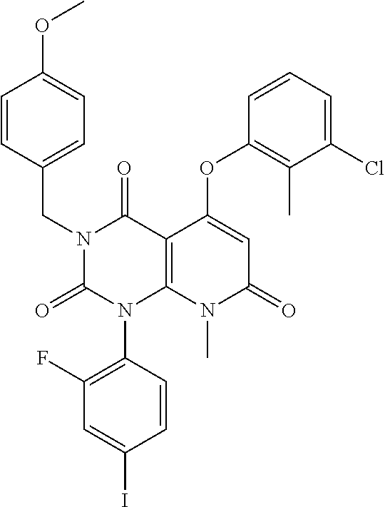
C1(F)=C(N2C3=C(C(=O)N(CC4=CC=C(OC)C=C4)C2=O)C(OC2=C(C)C(Cl)=CC=C2)=CC(=O)N3C)C=CC(I)=C1
